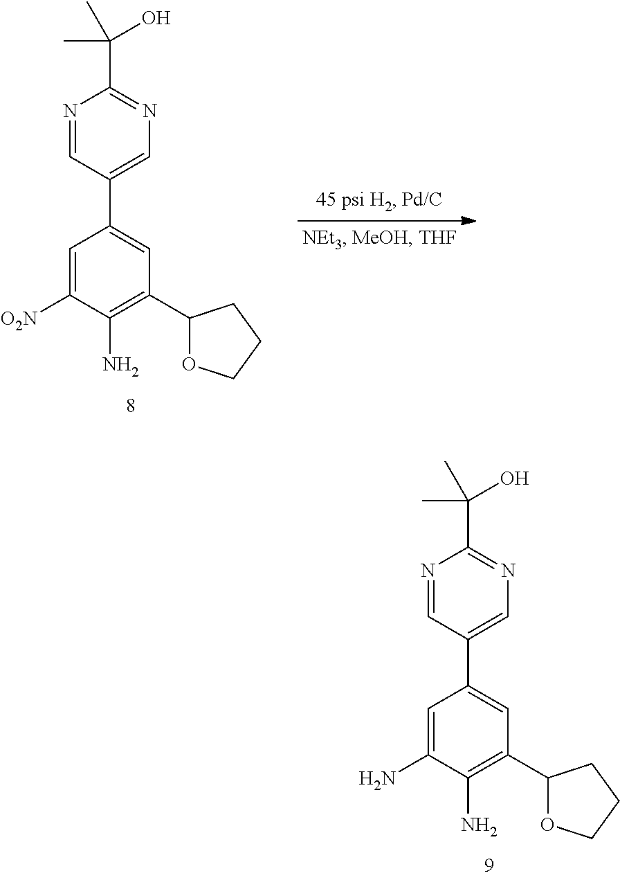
N1=CC(C2=CC(C3OCCC3)=C(N)C([O2N])=C2)=CN=C1C(C)(O)C.N1=CC(C2=CC(C3OCCC3)=C(N)C(N)=C2)=CN=C1C(C)(O)C
